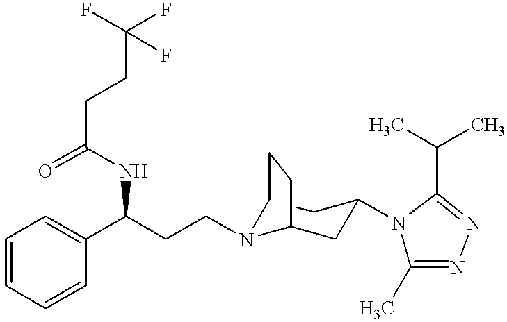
C1=CC=CC(C(CCN2CCCC2CC(CC)N2C(C)=NN=C2C(C)C)NC(=O)CCC(F)(F)F)=C1
